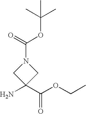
NC1(C(OCC)=O)CN(C(=O)OC(C)(C)C)C1
